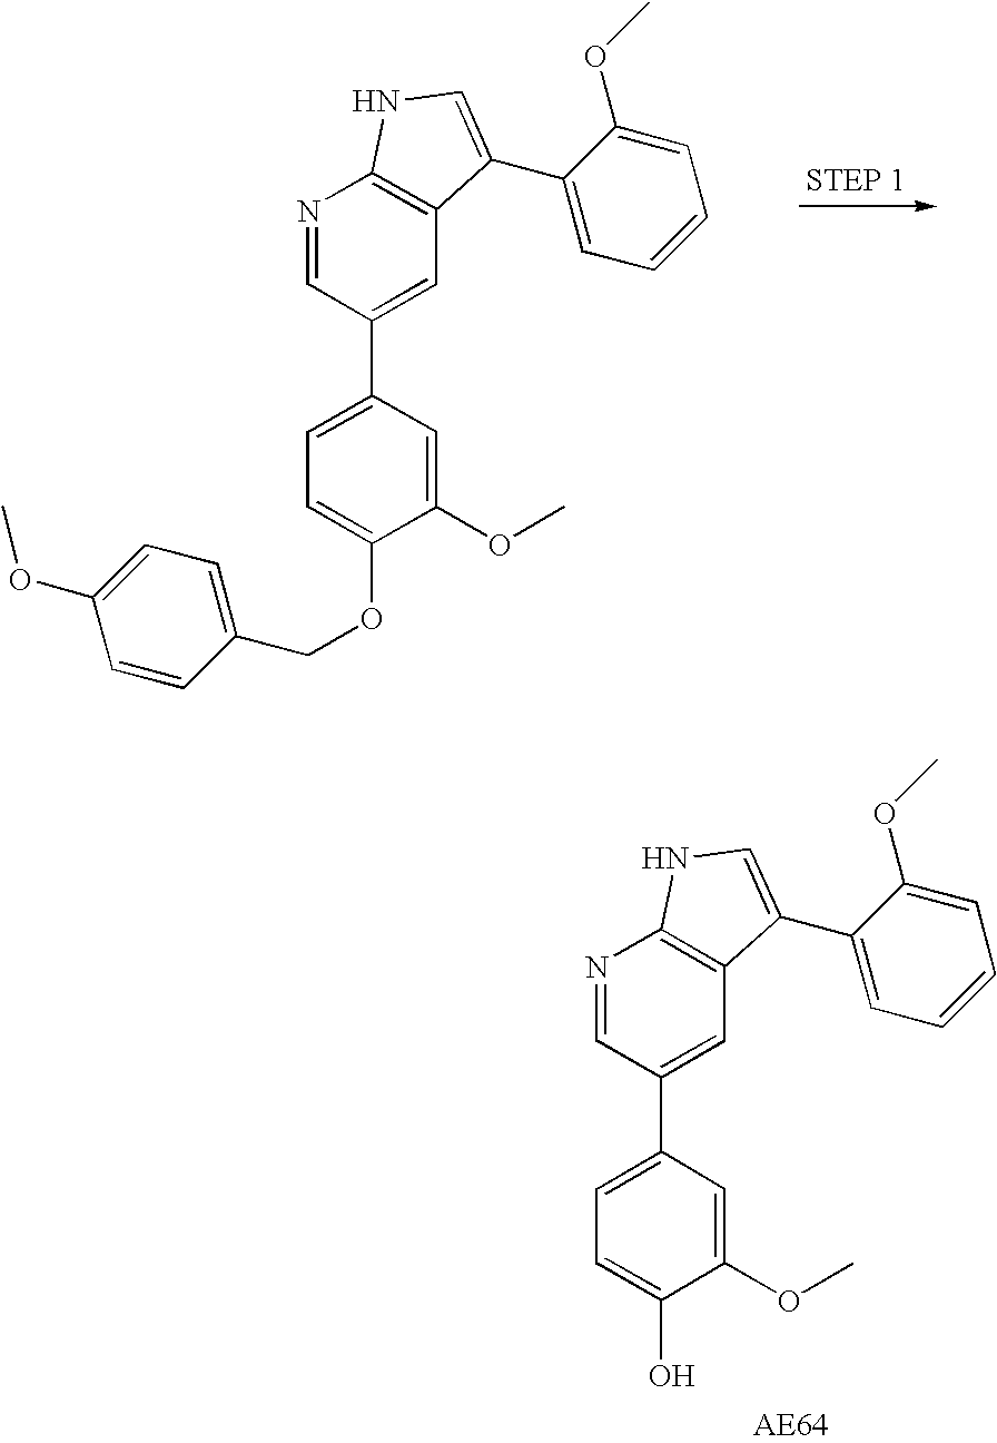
N1=CC(C2=CC=C(OCC3=CC=C(OC)C=C3)C(OC)=C2)=CC2=C1NC=C2C1=CC=CC=C1OC.N1=CC(C2=CC=C(O)C(OC)=C2)=CC2=C1NC=C2C1=CC=CC=C1OC
